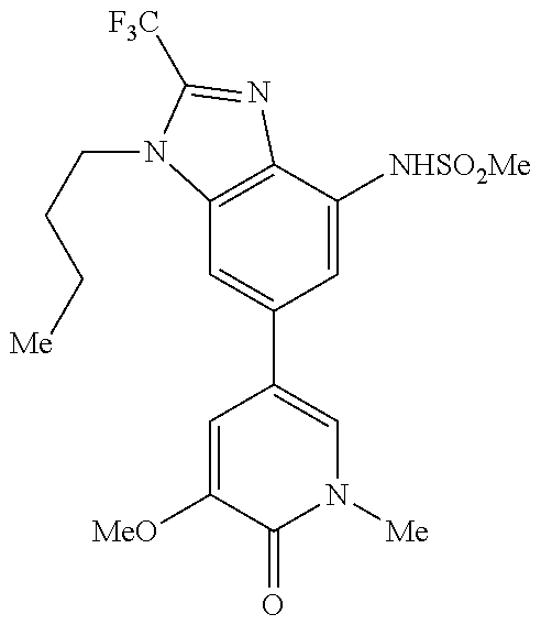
C12=C(C([NHSO2Me])=CC(C3=CN([Me])C(=O)C([MeO])=C3)=C1)N=C([F3C])N2CCC[Me]
